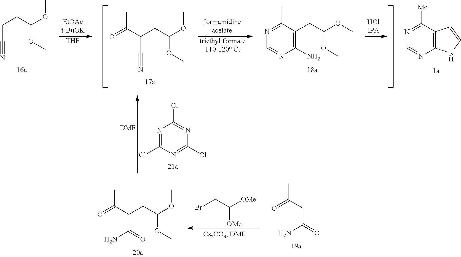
NC(C(C(=O)C)CC(OC)OC)=O.BrCC([OMe])[OMe].NC(CC(=O)C)=O.[THF].COC(CCC#N)OC.C1=NC2=C(C([Me])=N1)C=CN2.[triethyl formate110-120 C].COC(CC(C#N)C(=O)C)OC.C1=NC(N)=C(CC(OC)OC)C(C)=N1.[DMF].C1(Cl)=NC(Cl)=NC(Cl)=N1
